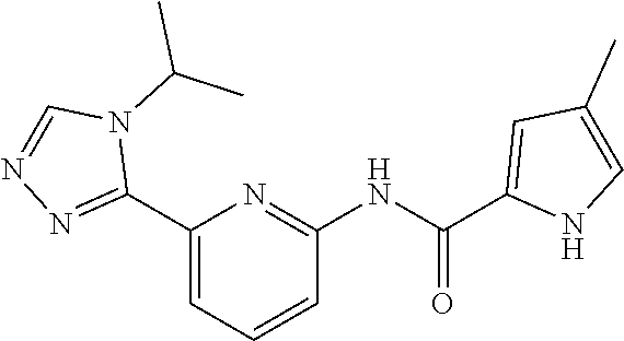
C1(C2=NN=CN2C(C)C)=CC=CC(NC(=O)C2=CC(C)=CN2)=N1
